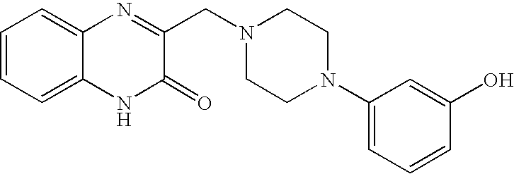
C1=CC=C2C(=C1)N=C(CN1CCN(C3=CC=CC(O)=C3)CC1)C(=O)N2
